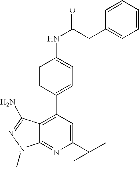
C1(C(C)(C)C)=CC(C2=CC=C(NC(=O)CC3=CC=CC=C3)C=C2)=C2C(=N1)N(C)N=C2N
